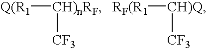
[RF(R1][CH)Q][CF3].[Q(R1][CH)nRF][CF3]
